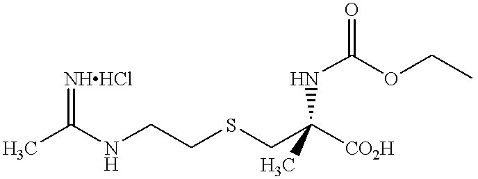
CC(NCCSCC(C)([CO2H])NC(OCC)=O)=[NHHCl]
